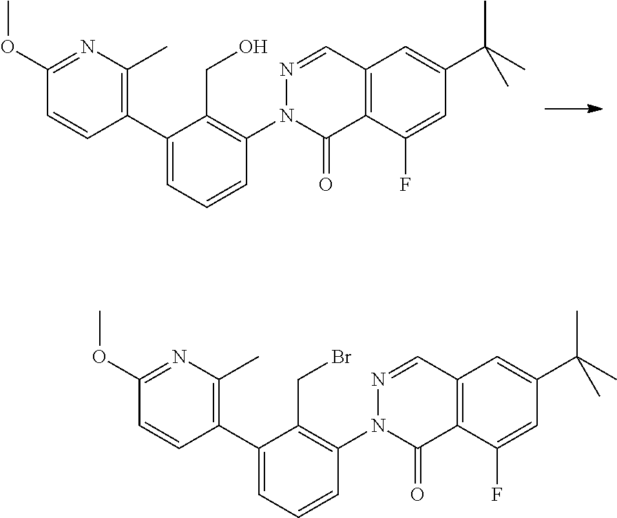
C1(C2=C(C)N=C(OC)C=C2)=CC=CC(N2C(=O)C3=C(C=N2)C=C(C(C)(C)C)C=C3F)=C1CBr.C1(C2=C(C)N=C(OC)C=C2)=CC=CC(N2C(=O)C3=C(C=N2)C=C(C(C)(C)C)C=C3F)=C1CO
